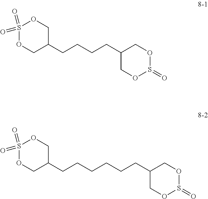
S1(=O)(=O)OCC(CCCCC2COS(=O)OC2)CO1.S1(=O)(=O)OCC(CCCCCCC2COS(=O)OC2)CO1
